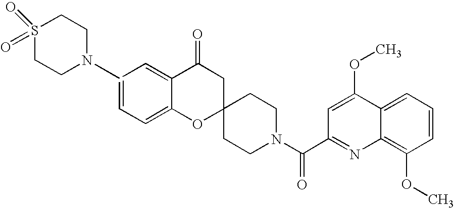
C12=CC=C(N3CCS(=O)(=O)CC3)C=C1C(=O)CC1(O2)CCN(C(C2=NC3=C(OC)C=CC=C3C(OC)=C2)=O)CC1
